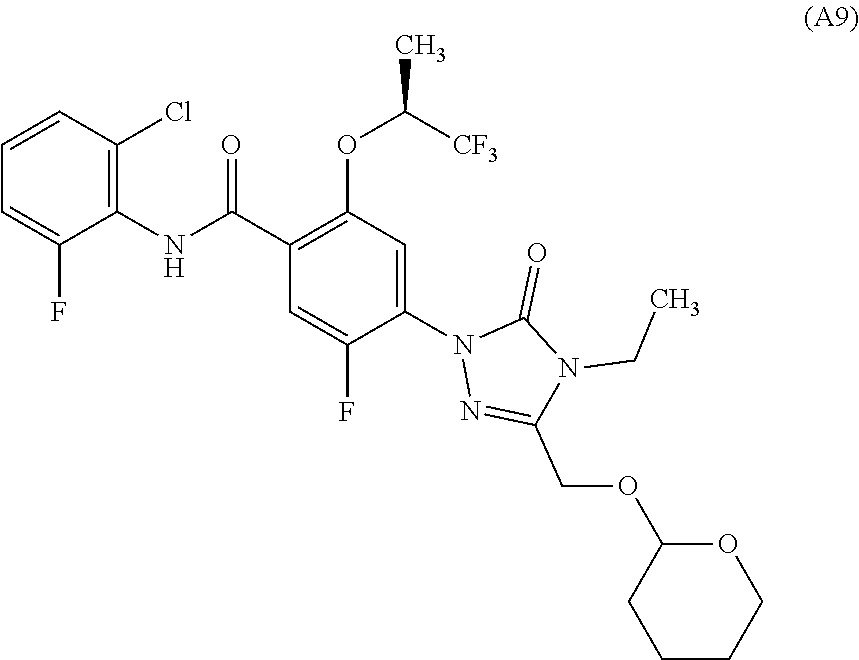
N(C(C1=C(OC([CF3])C)C=C(N2N=C(COC3CCCCO3)N(CC)C2=O)C(F)=C1)=O)C1=C(Cl)C=CC=C1F
